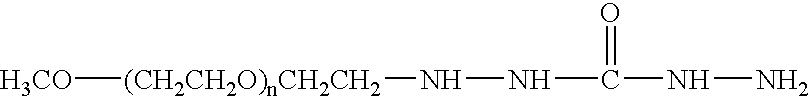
[(CH2CH2O)nCH2CH2]([H3CO])NNC(NN)=O
